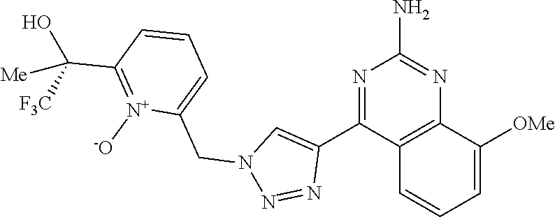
C12=C(C(C3=CN(CC4=CC=CC(C(O)([Me])[F3C])=[N+]4[-O])N=N3)=NC(N)=N1)C=CC=C2[OMe]
